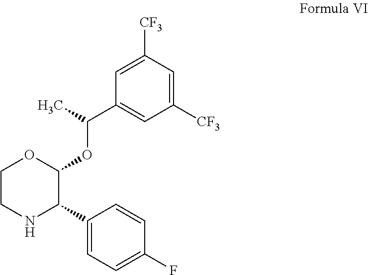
N1C(C2=CC=C(F)C=C2)C(OC(C2=CC([CF3])=CC([CF3])=C2)C)OCC1
